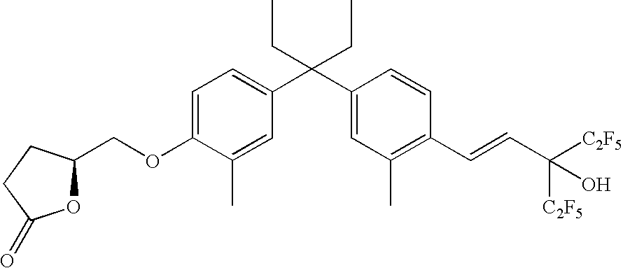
C1=C(OCC2OC(=O)CC2)C(C)=CC(C(C2=CC(C)=C(C=CC([C2F5])([C2F5])O)C=C2)(CC)CC)=C1
